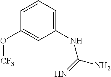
C1(NC(N)=N)=CC=CC(O[CF3])=C1
